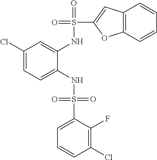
C1(Cl)=CC=C(NS(=O)(=O)C2=CC=CC(Cl)=C2F)C(NS(=O)(C2=CC3=C(O2)C=CC=C3)=O)=C1
